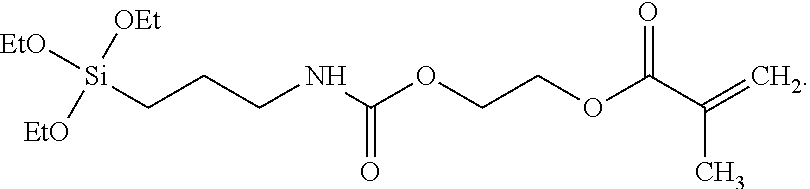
[EtO][Si](CCCNC(OCCOC(C(=C)C)=O)=O)([OEt])[EtO]
